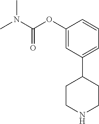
C1(OC(N(C)C)=O)=CC(C2CCNCC2)=CC=C1
